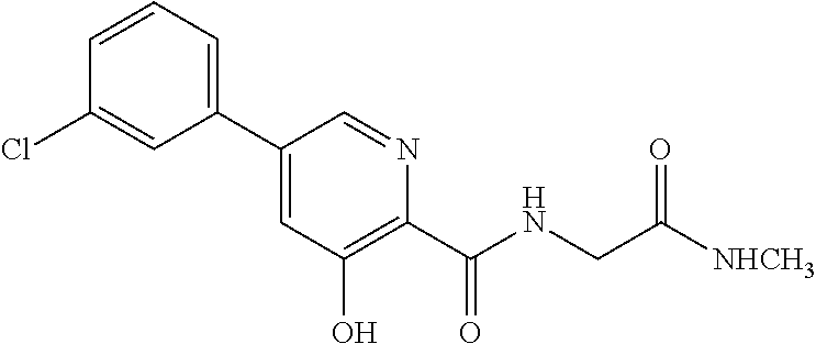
C1(C2=CC(O)=C(C(NCC([NHCH3])=O)=O)N=C2)=CC=CC(Cl)=C1
